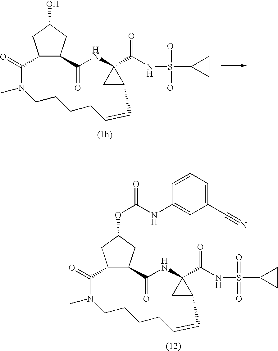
C12C(CC(O)C1)C(=O)NC1(C(NS(=O)(=O)C3CC3)=O)CC1C=CCCCCN(C)C2=O.C12C(CC(OC(NC3=CC(C#N)=CC=C3)=O)C1)C(=O)NC1(C(NS(=O)(=O)C3CC3)=O)CC1C=CCCCCN(C)C2=O
